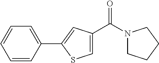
C1=CC(C2=CC(C(N3CCCC3)=O)=CS2)=CC=C1
